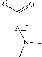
N(C)([Alk2]C([R7])=O)C
